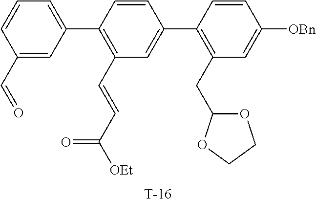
[T].C1(C=O)=CC(C2=C(C=CC([OEt])=O)C=C(C3=C(CC4OCCO4)C=C([OBn])C=C3)C=C2)=CC=C1
